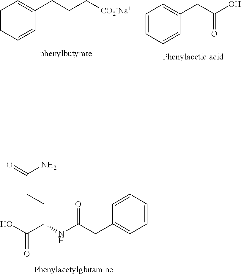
C1=CC=CC(CCC[CO2-Na+])=C1.C1=CC=CC(CC(O)=O)=C1.C1=CC=CC(CC(NC(C(O)=O)CCC(N)=O)=O)=C1
